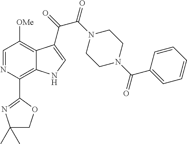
C1=NC(C2=NC(C)(C)CO2)=C2C(=C1[OMe])C(C(=O)C(N1CCN(C(C3=CC=CC=C3)=O)CC1)=O)=CN2
